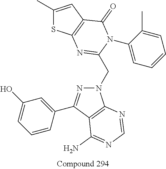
C1(C)=CC2=C(S1)N=C(CN1N=C(C3=CC(O)=CC=C3)C3=C1N=CN=C3N)N(C1=CC=CC=C1C)C2=O
